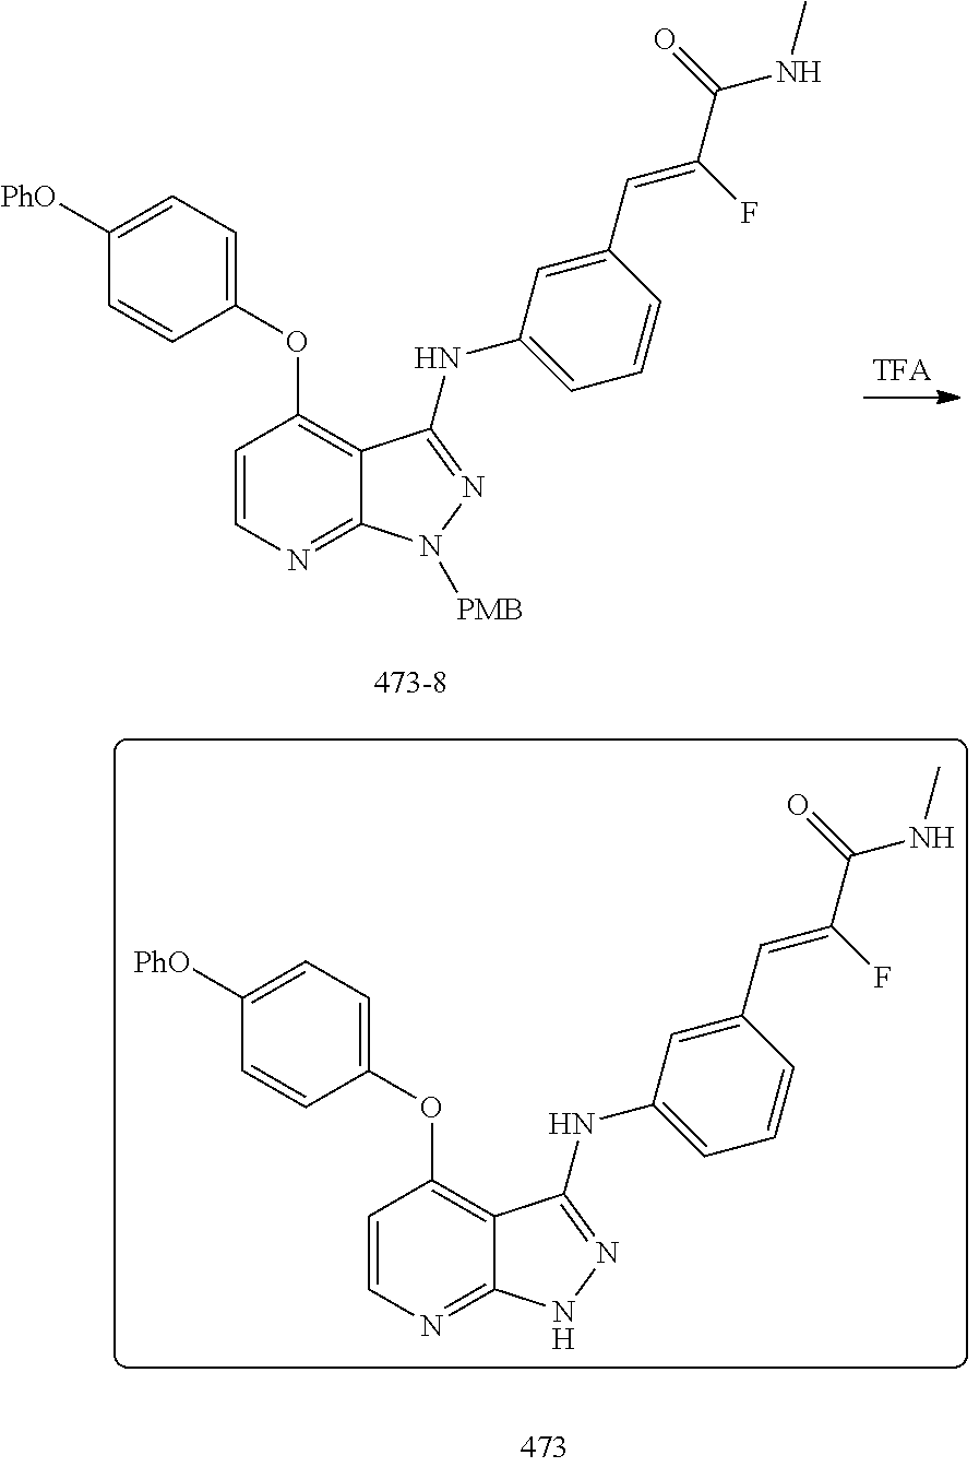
C1(OC2=C3C(=NC=C2)NN=C3NC2=CC=CC(C=C(F)C(=O)NC)=C2)=CC=C([PhO])C=C1.C1(OC2=C3C(=NC=C2)N([PMB])N=C3NC2=CC=CC(C=C(F)C(=O)NC)=C2)=CC=C([PhO])C=C1
